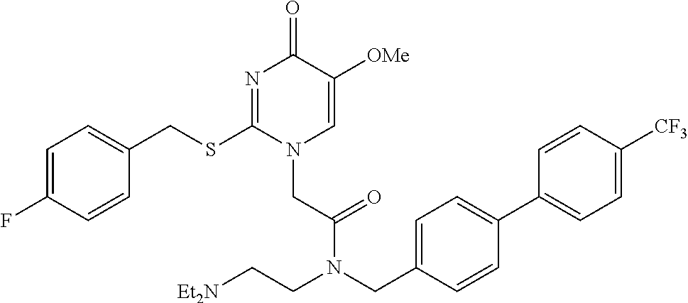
C1=C(F)C=CC(CSC2=NC(=O)C([OMe])=CN2CC(=O)N(CC2=CC=C(C3=CC=C([CF3])C=C3)C=C2)CC[Et2N])=C1
